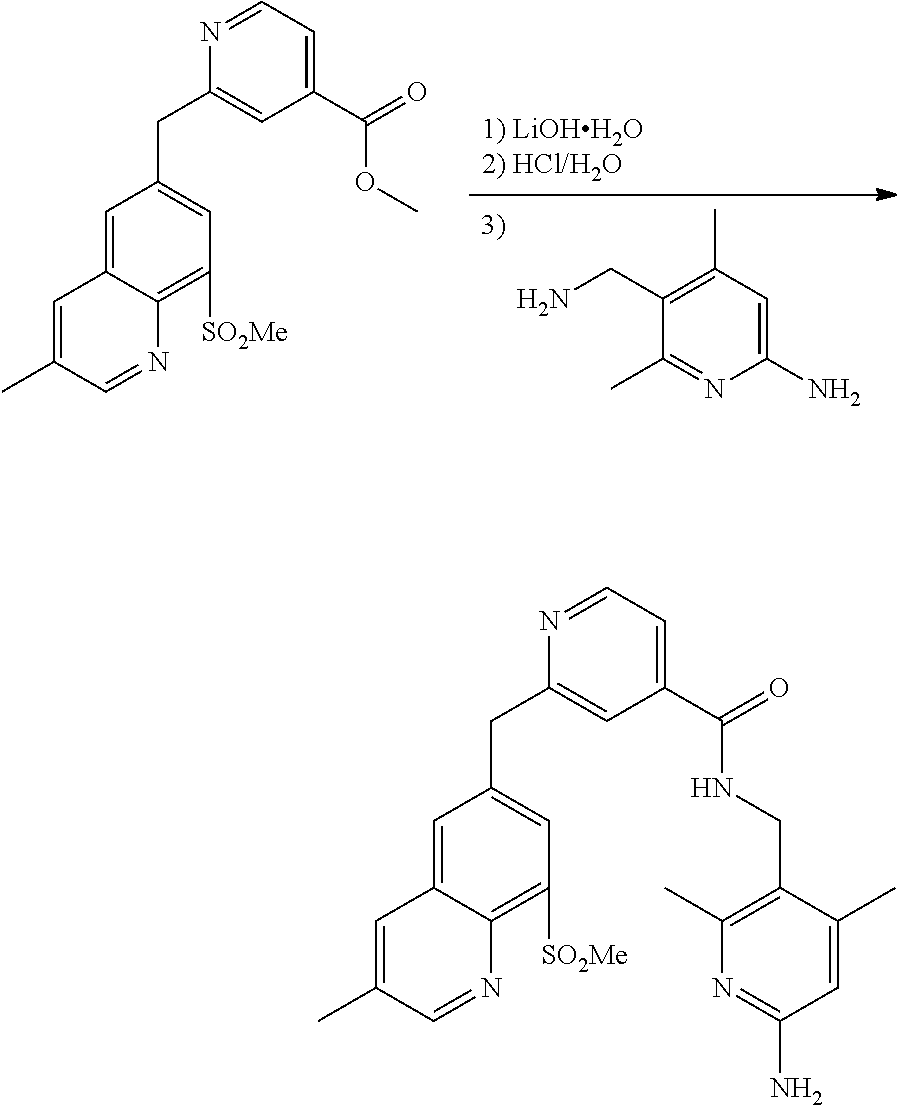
[1) LiOHH2O2) HCl/H2O].NCC1=C(C)C=C(N)N=C1C.C1=C2C(=C([SO2Me])C=C1CC1=CC(C(=O)OC)=CC=N1)N=CC(C)=C2.C1=C2C(=C([SO2Me])C=C1CC1=CC(C(=O)NCC3=C(C)N=C(N)C=C3C)=CC=N1)N=CC(C)=C2
